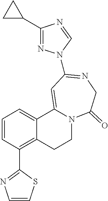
C1=CC(C2=NC=CS2)=C2C(=C1)C1=CC(N3N=C(C4CC4)N=C3)=NCC(=O)N1CC2
